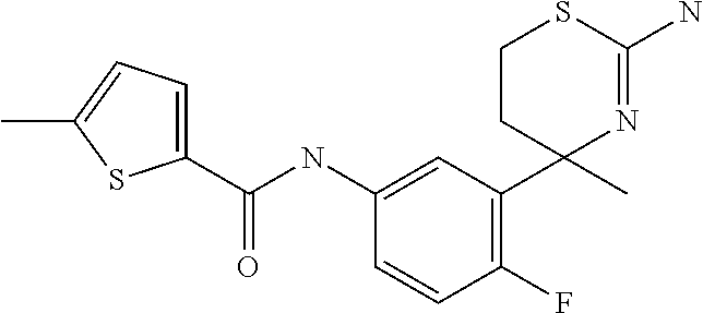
C1(C(NC2=CC(C3(C)N=C(N)SCC3)=C(F)C=C2)=O)=CC=C(C)S1
